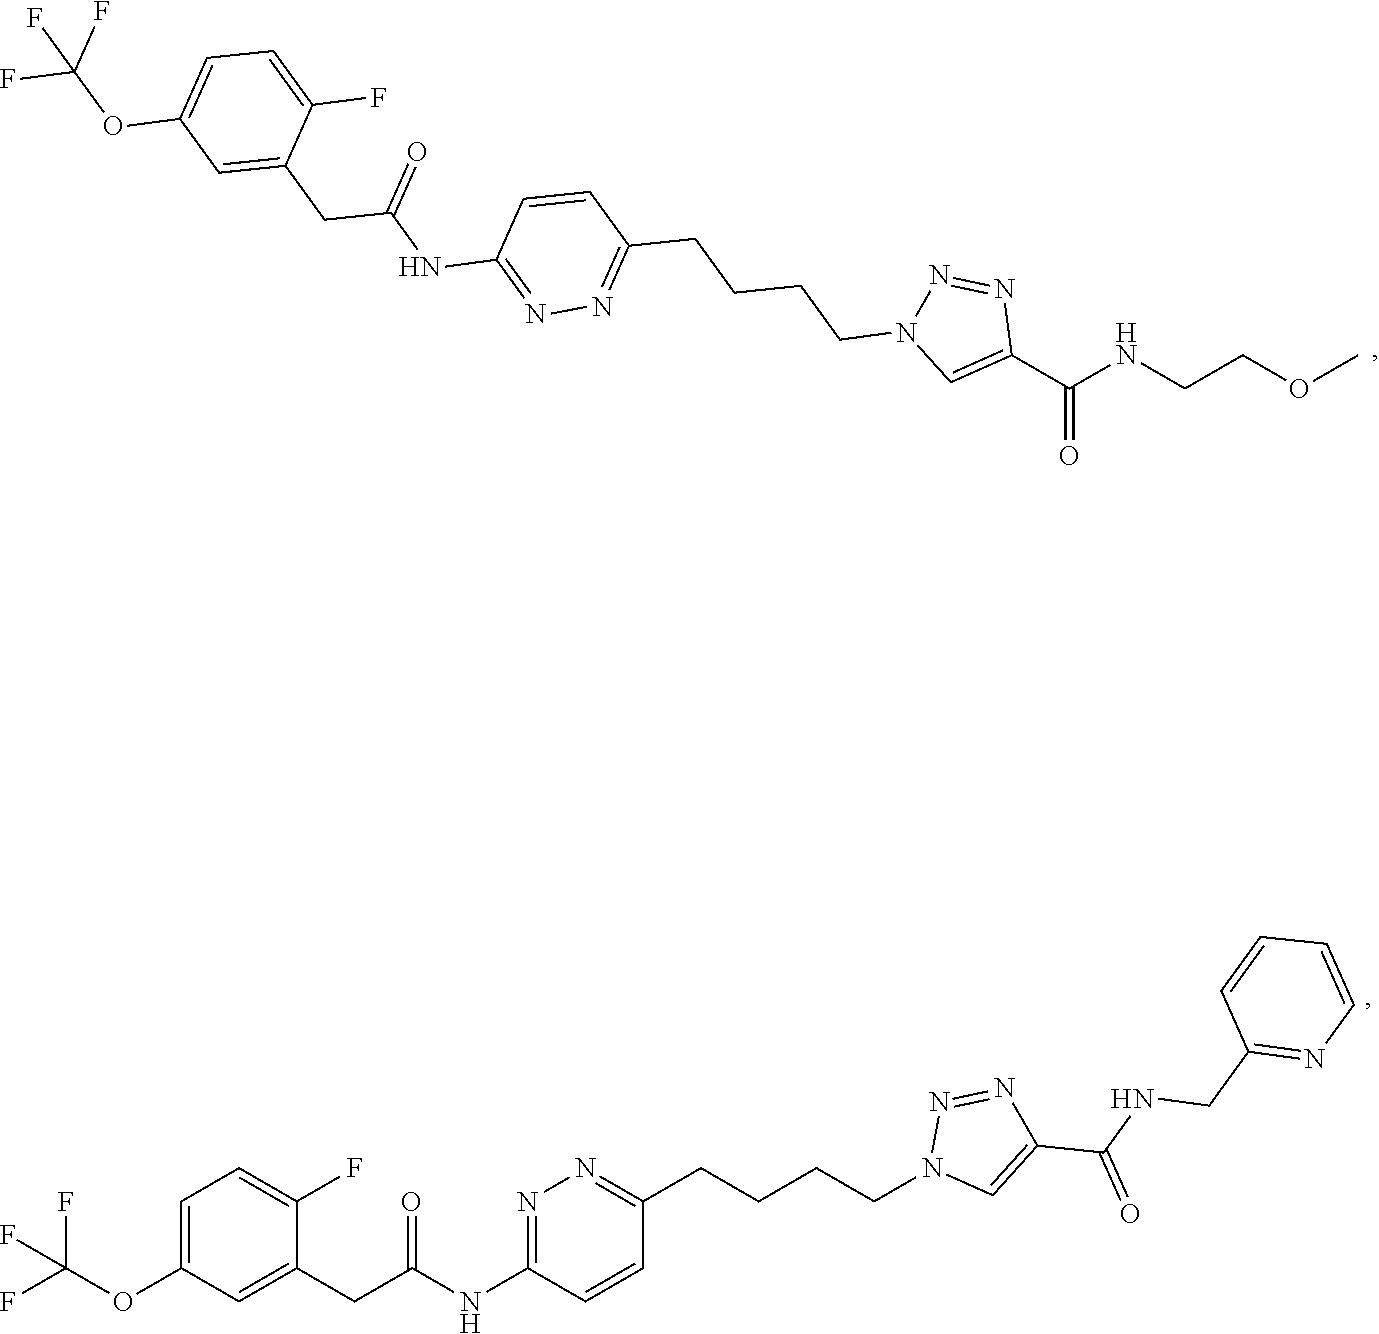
O(C)CCNC(C1=CN(CCCCC2=NN=C(NC(CC3=CC(OC(F)(F)F)=CC=C3F)=O)C=C2)N=N1)=O.C1(NC(CC2=CC(OC(F)(F)F)=CC=C2F)=O)=NN=C(CCCCN2N=NC(C(NCC3=NC=CC=C3)=O)=C2)C=C1
